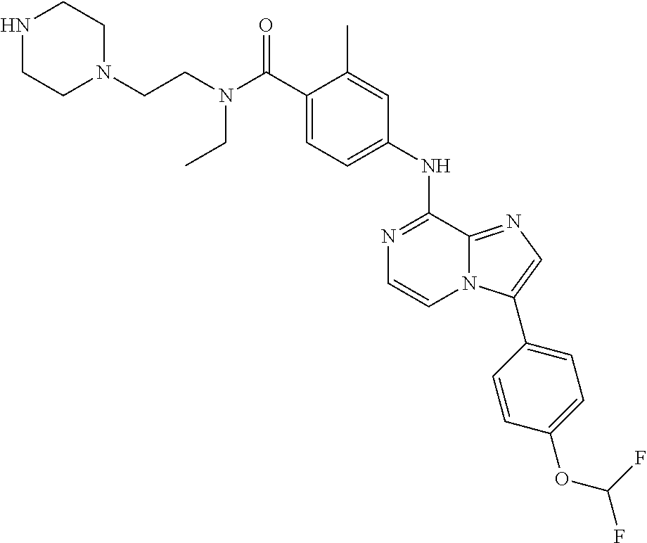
C1=C(C(N(CCN2CCNCC2)CC)=O)C(C)=CC(NC2=NC=CN3C2=NC=C3C2=CC=C(OC(F)F)C=C2)=C1
